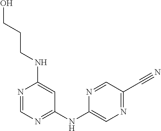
N1=CN=C(NC2=CN=C(C#N)C=N2)C=C1NCCCO
